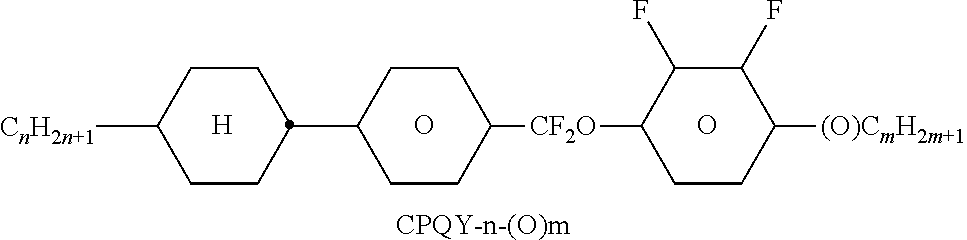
[CPQY-n-(O)m].O.C1(C2CCC([CnH2n+1])CC2)CCC([CF2O]C2C(F)C(F)C([(O)CmH2m+1])CC2)CC1.O.[H]
